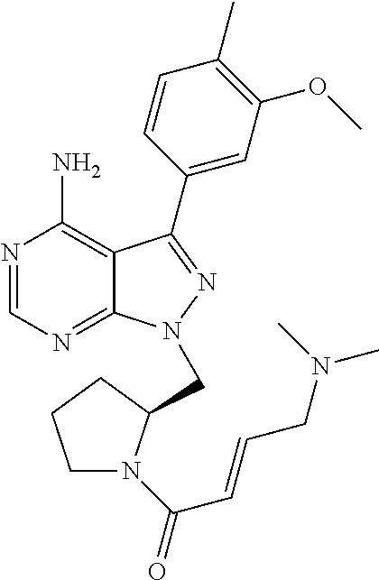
N1=CN=C2C(=C1N)C(C1=CC(OC)=C(C)C=C1)=NN2CC1N(C(=O)C=CCN(C)C)CCC1
